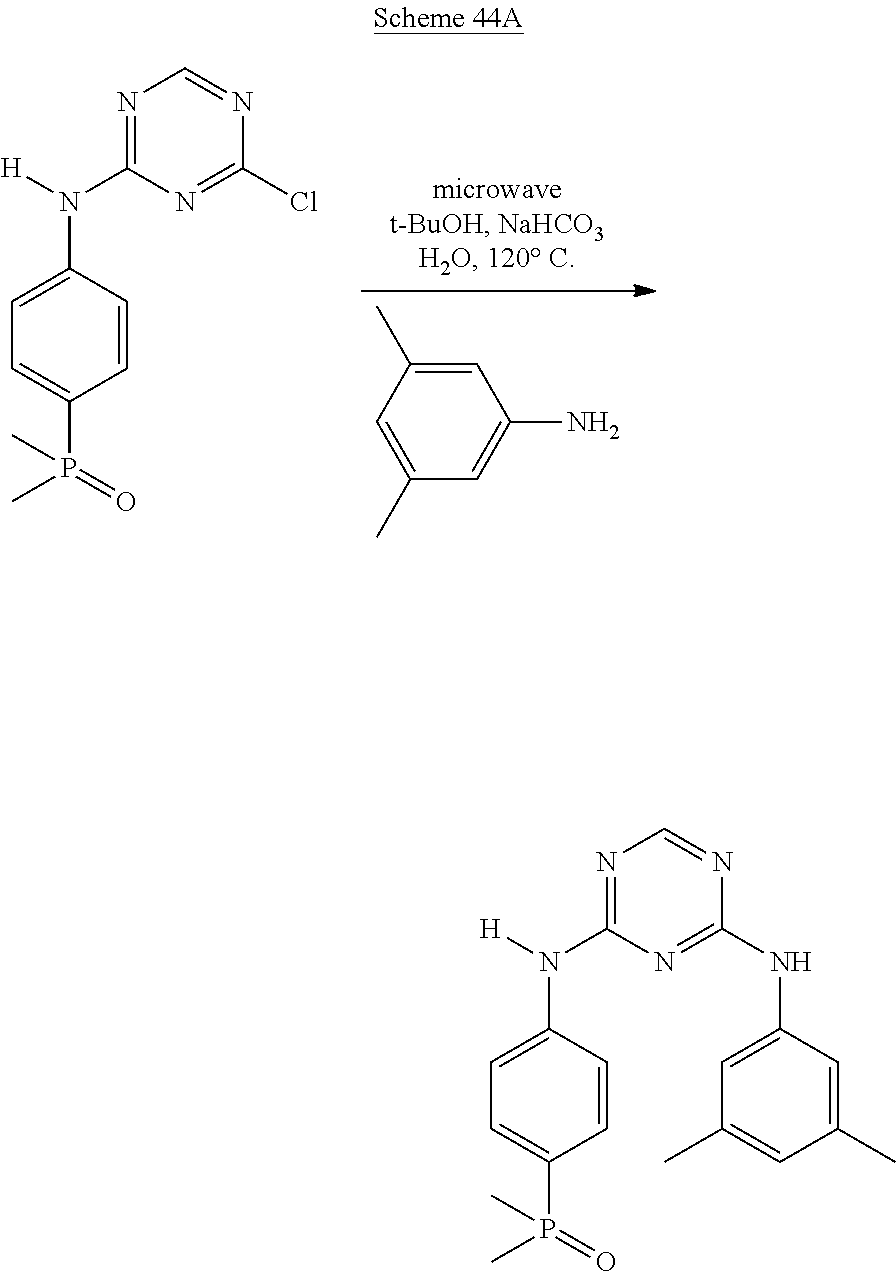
N1=C(N(C2=CC=C(P(=O)(C)C)C=C2)[H])N=C(NC2=CC(C)=CC(C)=C2)N=C1.N1=C(N(C2=CC=C(P(=O)(C)C)C=C2)[H])N=C(Cl)N=C1.C1=C(C)C=C(C)C=C1N
